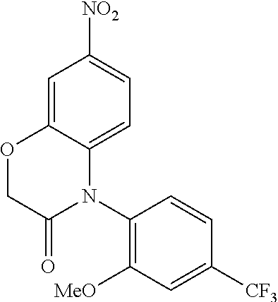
C1=C2C(=CC=C1[NO2])N(C1=C([MeO])C=C([CF3])C=C1)C(=O)CO2
